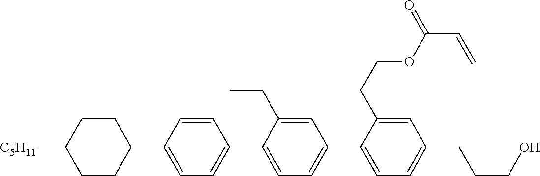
C1CC([C5H11])CCC1C1=CC=C(C2=CC=C(C3=CC=C(CCCO)C=C3CCOC(C=C)=O)C=C2CC)C=C1
